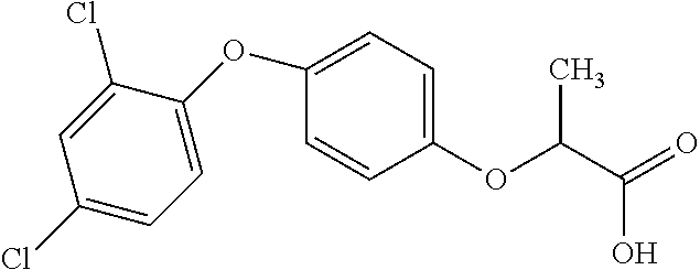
C1=C(Cl)C=C(Cl)C(OC2=CC=C(OC(C(=O)O)C)C=C2)=C1
